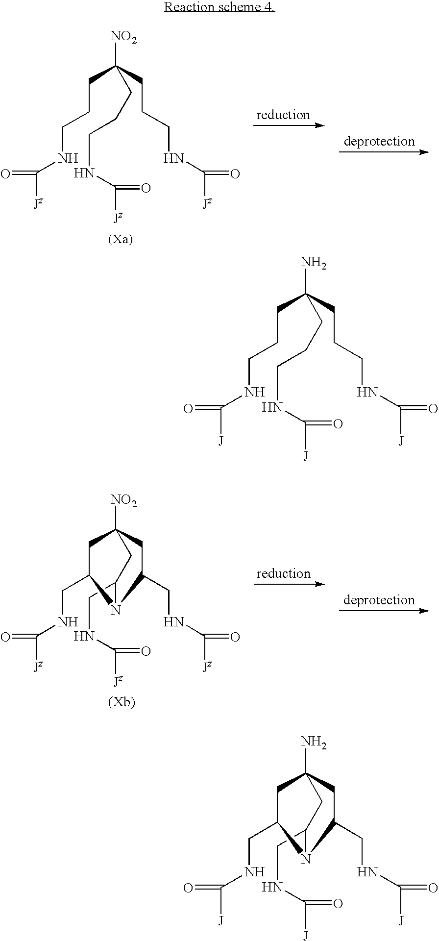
[NO2]C(CCCNC(=O)[Jz])(CCCNC(=O)[Jz])CCCNC([Jz])=O.[NO2]C12CC(CNC(=O)[Jz])N(C(CNC([Jz])=O)C1)C(CNC(=O)[Jz])C2.NC(CCCNC(=O)[J])(CCCNC(=O)[J])CCCNC([J])=O.NC12CC(CNC(=O)[J])N(C(CNC([J])=O)C1)C(CNC(=O)[J])C2
